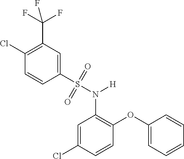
C1=C(Cl)C=CC(OC2=CC=CC=C2)=C1N(S(C1=CC(C(F)(F)F)=C(Cl)C=C1)(=O)=O)[H]
